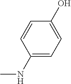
C1(NC)=CC=C(O)C=C1
